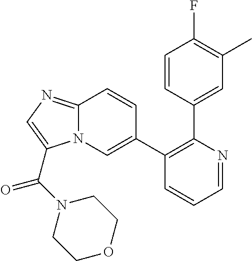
C1(C2=CN3C(=NC=C3C(N3CCOCC3)=O)C=C2)=C(C2=CC(C)=C(F)C=C2)N=CC=C1
